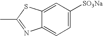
C1=C([SO3Na])C=C2C(=C1)N=C(C)S2
